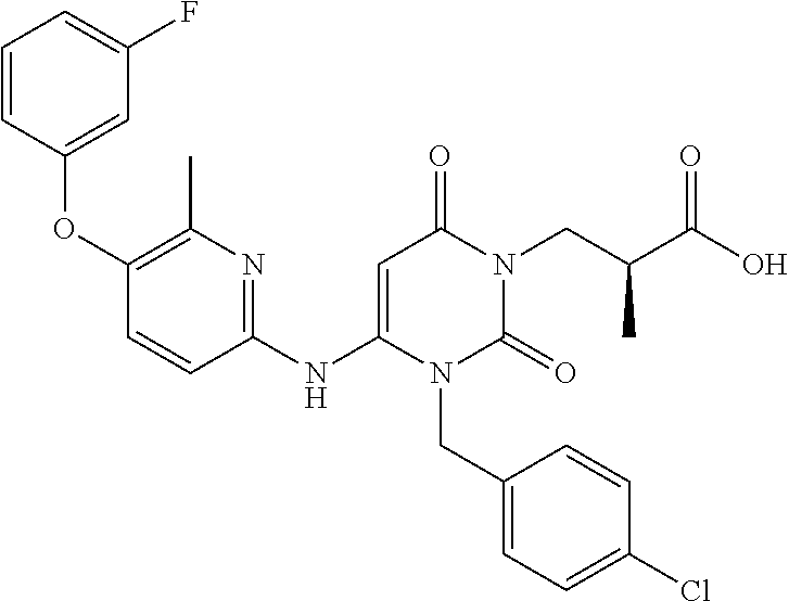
C1(NC2=CC(=O)N(CC(C)C(O)=O)C(=O)N2CC2=CC=C(Cl)C=C2)=NC(C)=C(OC2=CC(F)=CC=C2)C=C1
